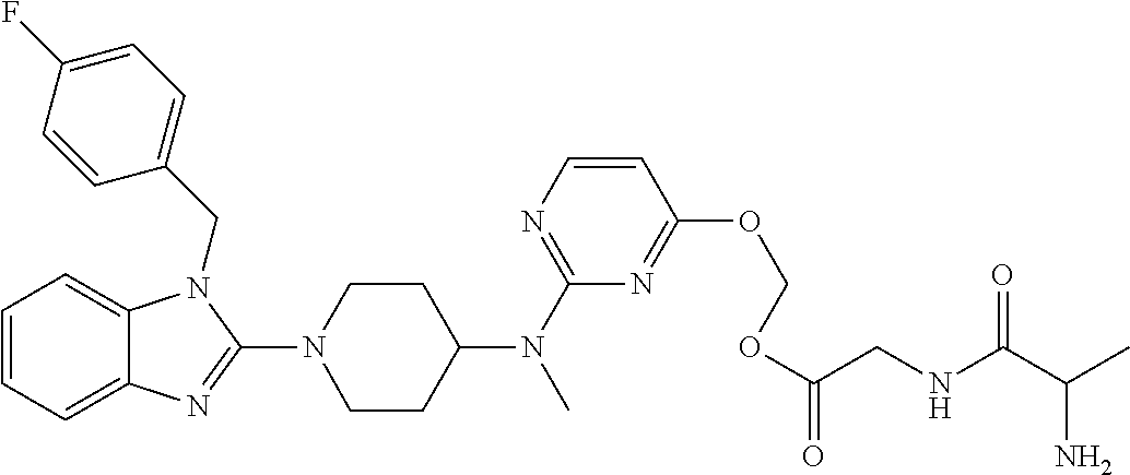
C1=CC=C2C(=C1)N(CC1=CC=C(F)C=C1)C(N1CCC(N(C3=NC=CC(OCOC(CNC(C(C)N)=O)=O)=N3)C)CC1)=N2
